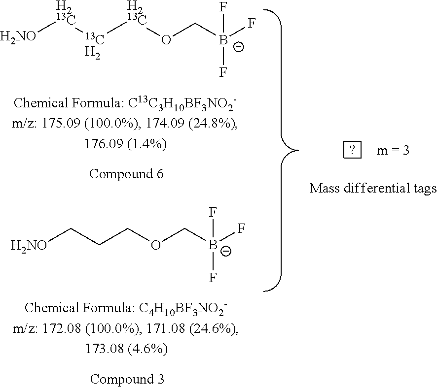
[H2NO][H213C][13CH2][H213C]OC[B-](F)(F)F.[H2NO]CCCOC[B-](F)(F)F
